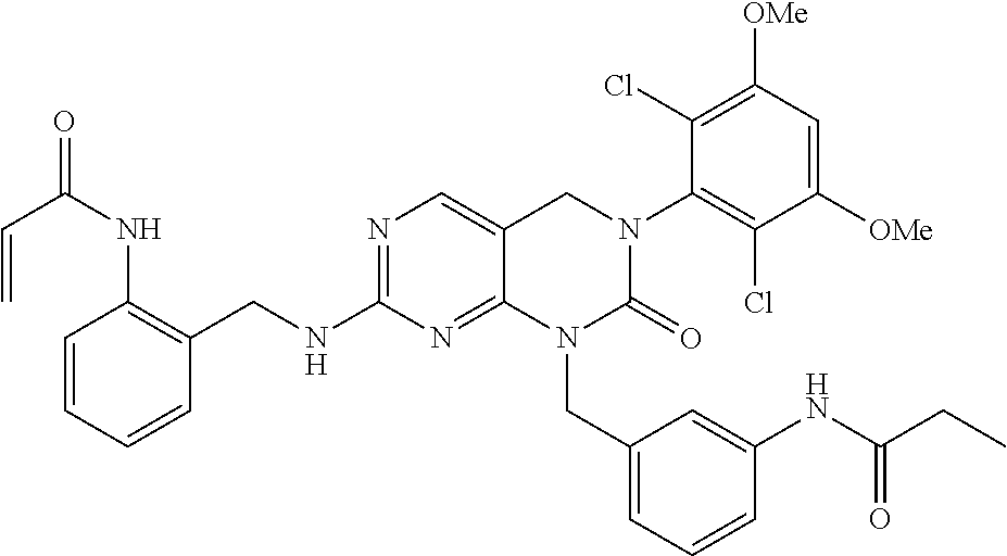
N1=C(NCC2=C(NC(=O)C=C)C=CC=C2)N=C2C(=C1)CN(C1=C(Cl)C([OMe])=CC([OMe])=C1Cl)C(=O)N2CC1=CC=CC(NC(CC)=O)=C1
